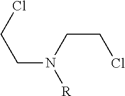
ClCCN(CCCl)[R]
